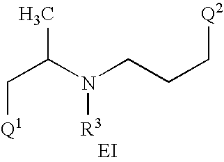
C(C(N(CCC[Q2])[R3])C)[Q1].[EI]
